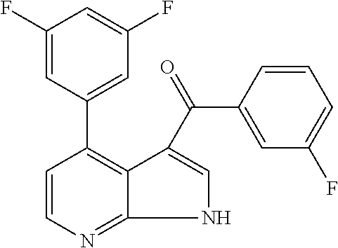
C1=CN=C2NC=C(C(=O)C3=CC(F)=CC=C3)C2=C1C1=CC(F)=CC(F)=C1
